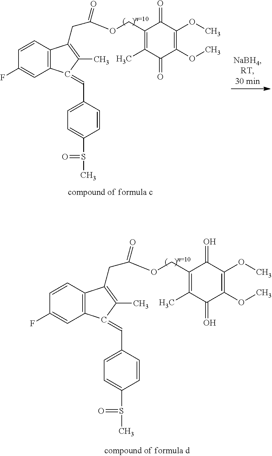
C1=CC(C=C2C3=C(C(CC(OCC4=C(C)C(=O)C(OC)=C(OC)C4=O)=O)=C2C)C=CC(F)=C3)=CC=C1S(C)=O.C1=CC(C=C2C3=C(C(CC(OCC4=C(C)C(=O)C(OC)=C(OC)C4=O)=O)=C2C)C=CC(F)=C3)=CC=C1S(C)=O
